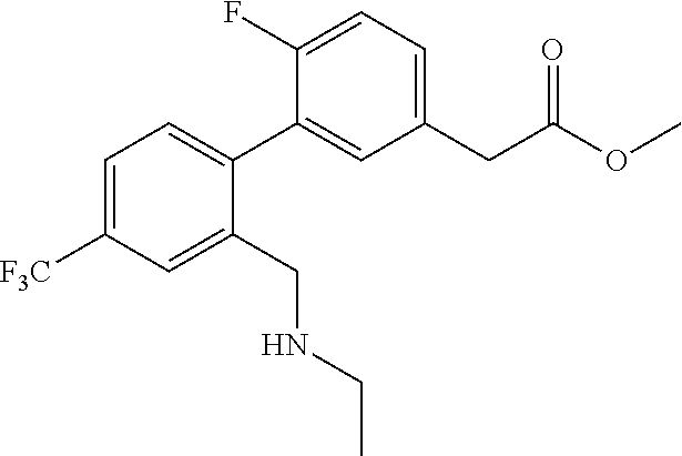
C1=C([F3C])C=C(CNCC)C(C2=CC(CC(OC)=O)=CC=C2F)=C1
